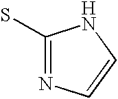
C1(S)=NC=CN1
